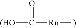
[(HO]C(=O)[Rn]C
